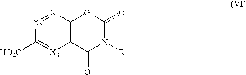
C12=C([X1]=[X2]C([HO2C])=[X3]1)[G1]C(=O)N([R1])C2=O
